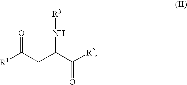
[R1]C(CC(C([R2])=O)N[R3])=O
